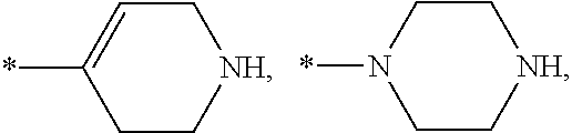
C1C[NH]CC=C1*.C1C[NH]CCN1*
